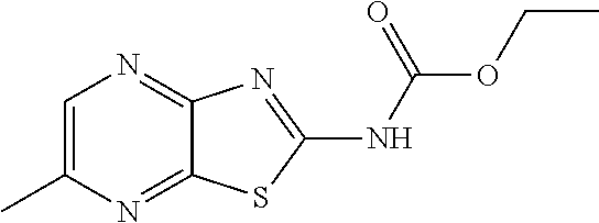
C1=C(C)N=C2C(=N1)N=C(NC(=O)OCC)S2
